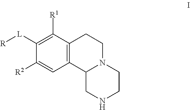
C1([L][R])=C([R1])C2=C(C=C1[R2])C1N(CC2)CCNC1
